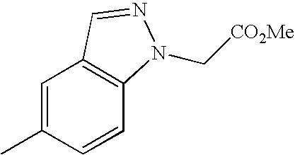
C1=C(C)C=CC2=C1C=NN2C[CO2Me]
